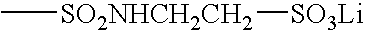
C[SO2NHCH2CH2][SO3Li]
